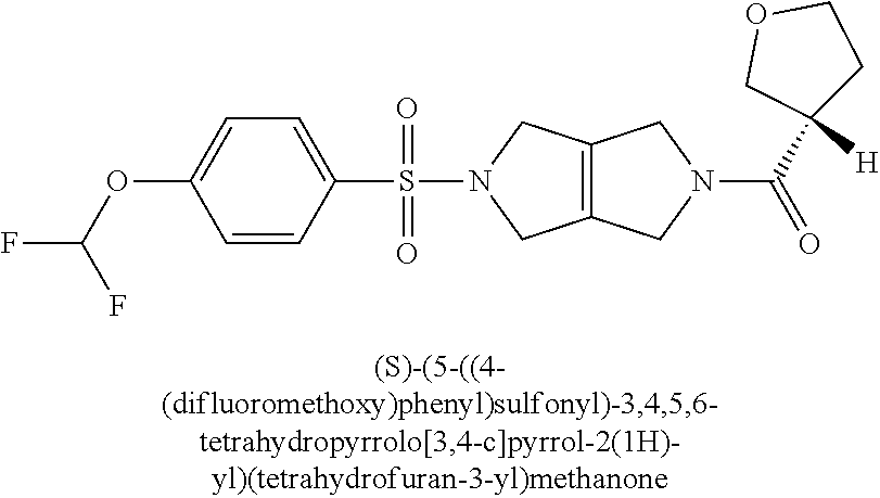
C12=C(CN(C(C3([H])CCOC3)=O)C1)CN(S(C1=CC=C(OC(F)F)C=C1)(=O)=O)C2
